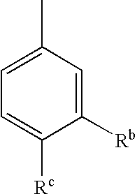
C1(C)=CC=C([Rc])C([Rb])=C1
